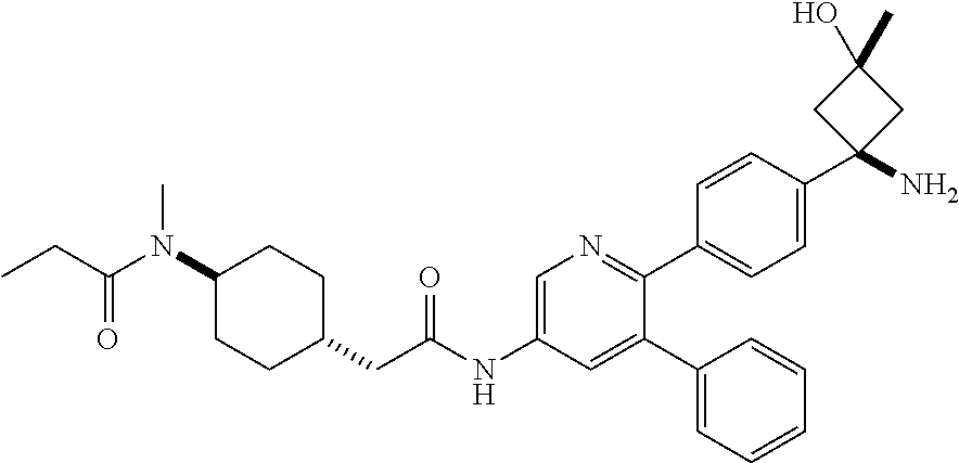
C1(N(C(CC)=O)C)CCC(CC(NC2=CN=C(C3=CC=C(C4(N)CC(C)(O)C4)C=C3)C(C3=CC=CC=C3)=C2)=O)CC1
